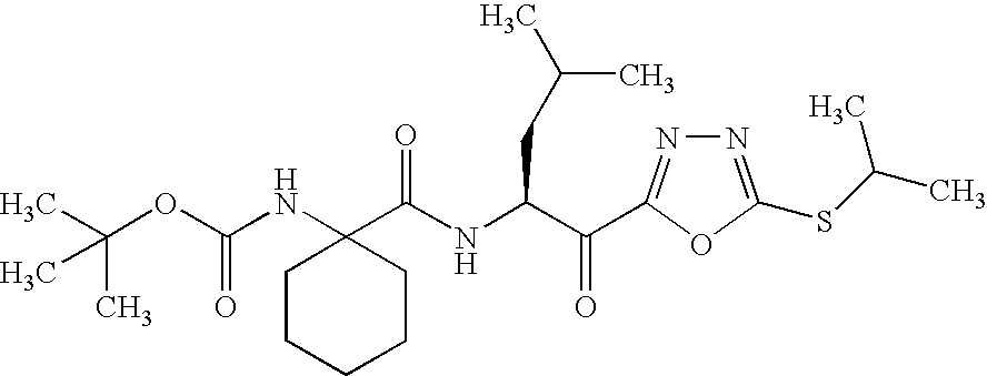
CC(OC(NC1(C(NC(C(=O)C2=NN=C(SC(C)C)O2)CC(C)C)=O)CCCCC1)=O)(C)C
